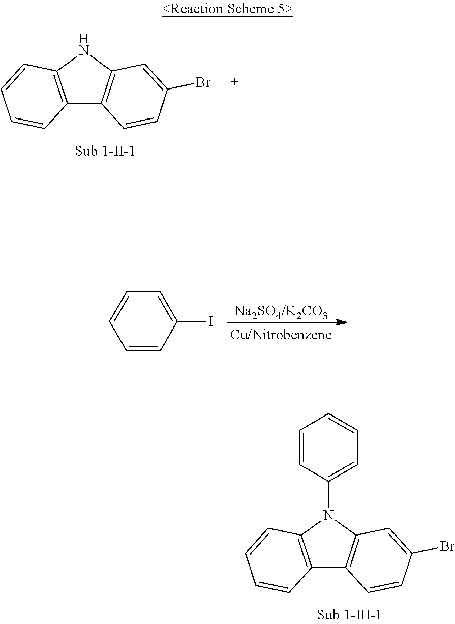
C12=C(N(C3=CC=CC=C3)C3=C1C=CC(Br)=C3)C=CC=C2.C12=C(NC3=C1C=CC(Br)=C3)C=CC=C2.[Na2SO4/K2CO3].C1=CC(I)=CC=C1
